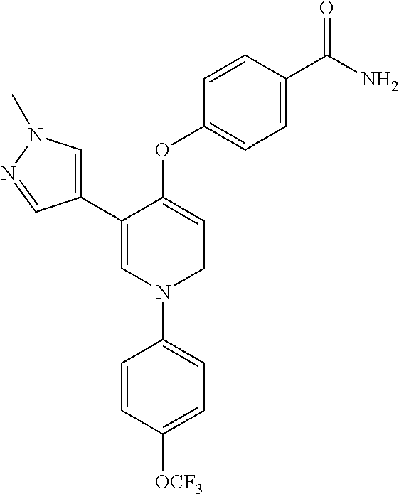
C1=C(OC2=CC=C(C(N)=O)C=C2)C(C2=CN(C)N=C2)=CN(C2=CC=C([OCF3])C=C2)C1
